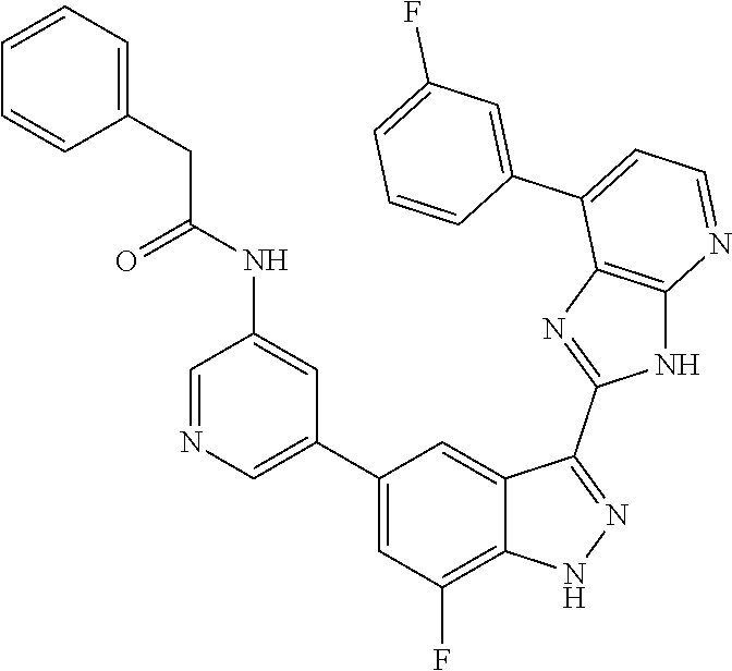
C1=NC=C(C2=CC(F)=C3C(=C2)C(C2=NC4=C(N2)N=CC=C4C2=CC(F)=CC=C2)=NN3)C=C1NC(CC1=CC=CC=C1)=O
